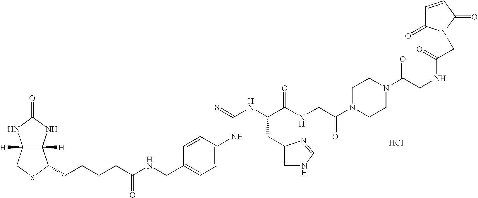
C12([H])C([H])(NC(=O)N1)C(CCCCC(NCC1=CC=C(NC(NC(C(NCC(N3CCN(C(CNC(CN4C(=O)C=CC4=O)=O)=O)CC3)=O)=O)CC3=CNC=N3)=S)C=C1)=O)SC2.Cl
